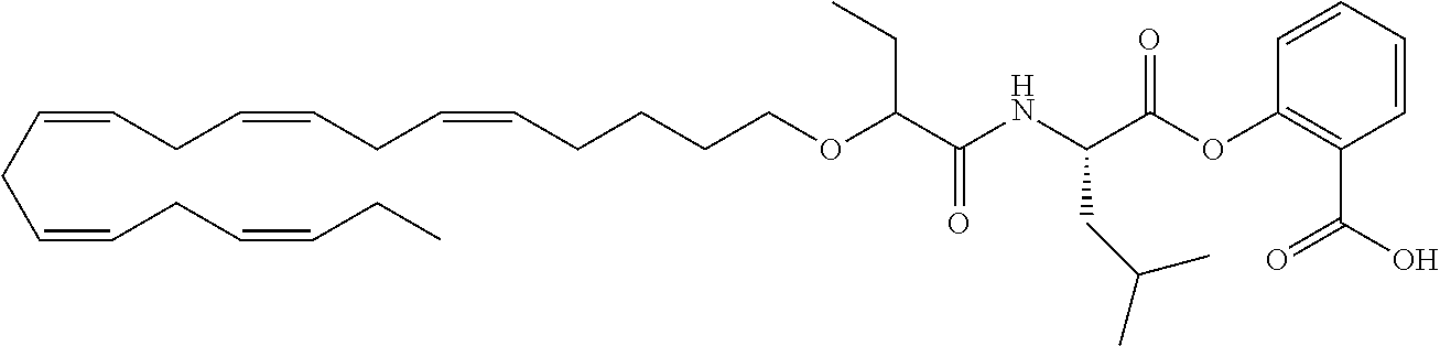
C(=CCC=CCC=CCCCCOC(C(NC(C(OC1=C(C(=O)O)C=CC=C1)=O)CC(C)C)=O)CC)CC=CCC=CCC
